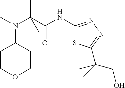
C1COCCC1N(C)C(C(NC1=NN=C(C(C)(C)CO)S1)=O)(C)C
